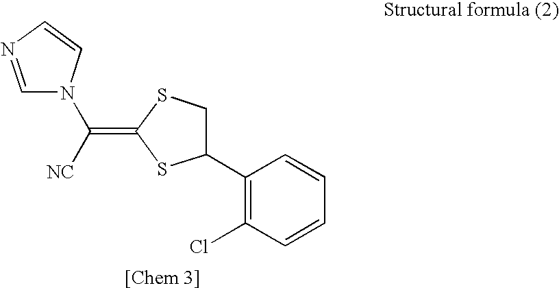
C1=NC=CN1C([NC])=C1SCC(C2=C(Cl)C=CC=C2)S1
